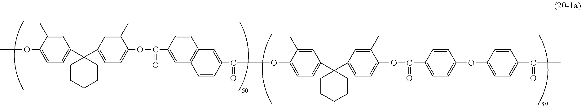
O(C1=CC=C(C2(C3=CC=C(OC(C4=CC5=C(C=C4)C=C(C(=O)OC4=CC=C(C6(C7=CC=C(OC(C8=CC=C(OC9=CC=C(C(=O)C)C=C9)C=C8)=O)C(C)=C7)CCCCC6)C=C4C)C=C5)=O)C(C)=C3)CCCCC2)C=C1C)C
